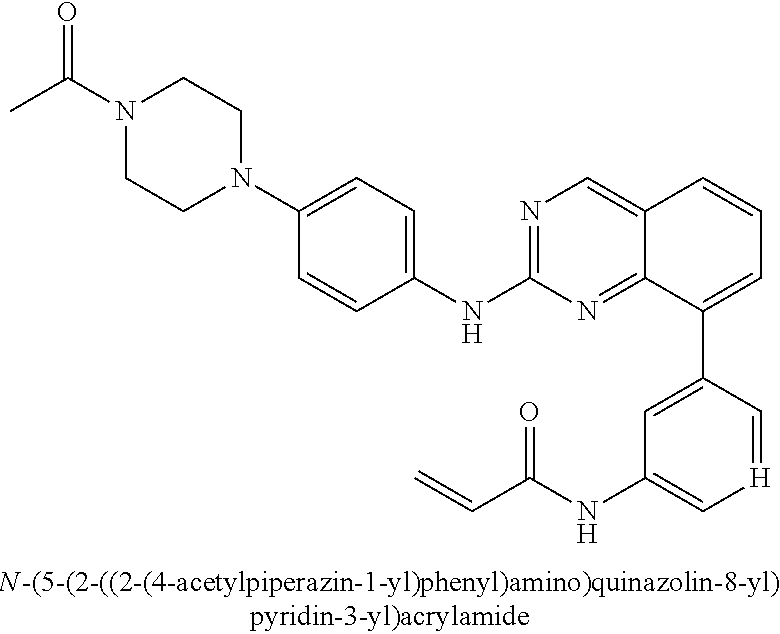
N1(C(C)=O)CCN(C2=CC=C(NC3=NC=C4C(=N3)C(C3=CC(NC(C=C)=O)=C[H]=C3)=CC=C4)C=C2)CC1
